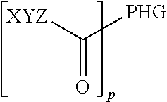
C([PHG])([XYZ])=O
